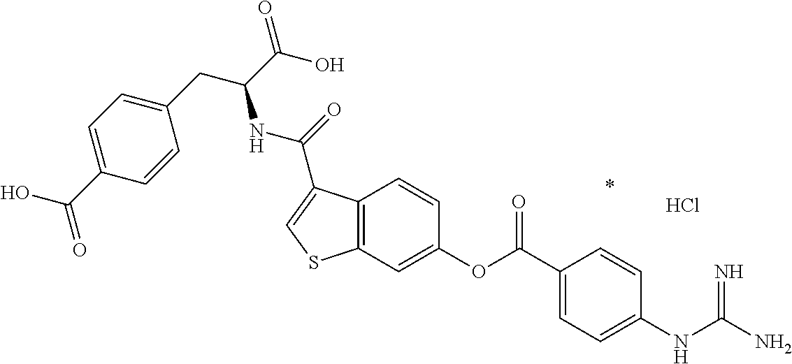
C12=C(C=C(OC(C3=CC=C(NC(N)=N)C=C3)=O)C=C1)SC=C2C(=O)NC(CC1=CC=C(C(O)=O)C=C1)C(O)=O.Cl.*
